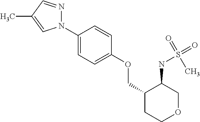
C1(N2N=CC(C)=C2)=CC=C(OCC2CCOCC2NS(=O)(C)=O)C=C1
